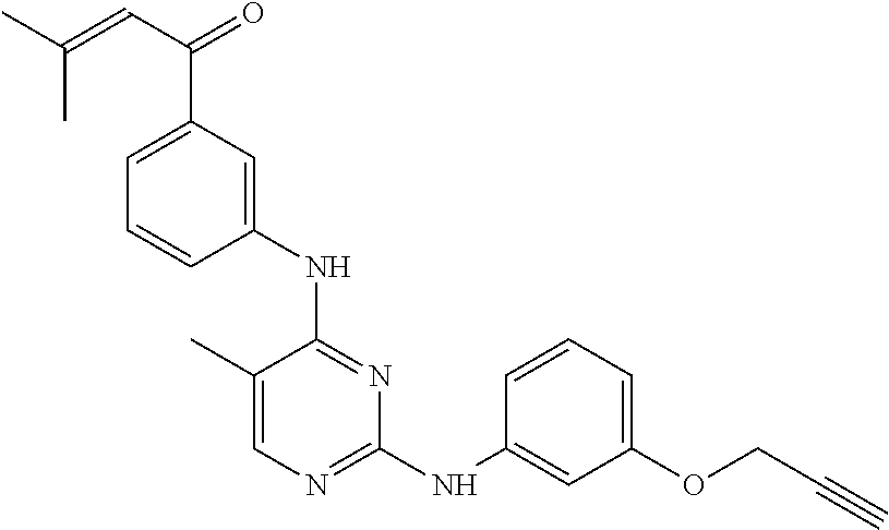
N(C1=NC(NC2=CC(OCC#C)=CC=C2)=NC=C1C)C1=CC(C(C=C(C)C)=O)=CC=C1
